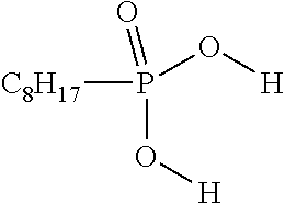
P(O[H])(O[H])([C8H17])=O
